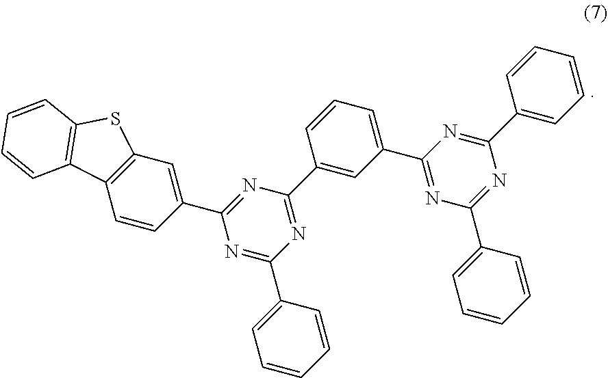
C1=CC2=C(C=C1)SC1=C2C=CC(C2=NC(C3=CC(C4=NC(C5=CC=CC=C5)=NC(C5=CC=CC=C5)=N4)=CC=C3)=NC(C3=CC=CC=C3)=N2)=C1
